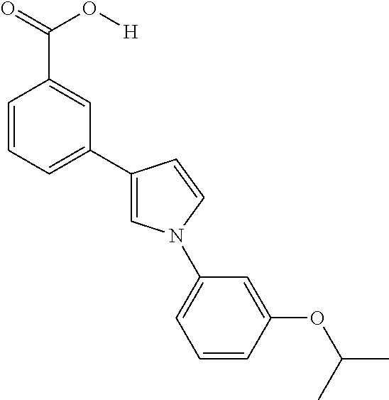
C1=CC=C(C2=CN(C3=CC=CC(OC(C)C)=C3)C=C2)C=C1C(=O)O[H]
